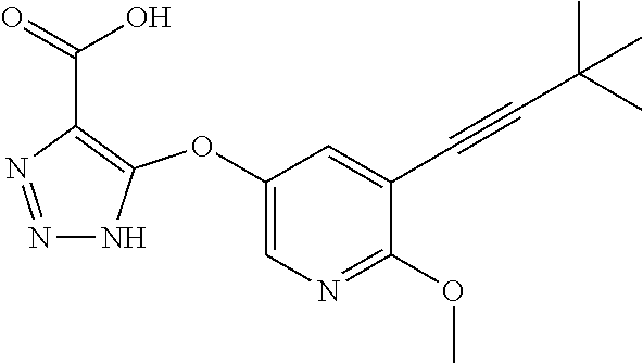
C1(OC2=C(C(=O)O)N=NN2)=CN=C(OC)C(C#CC(C)(C)C)=C1
